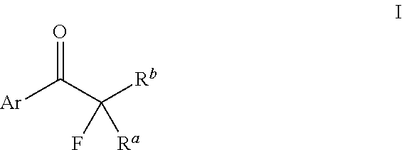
O=C(C([Rb])(F)[Ra])[Ar]
